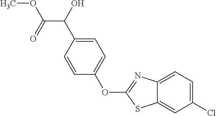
C1(Cl)=CC=C2C(=C1)SC(OC1=CC=C(C(C(OC)=O)O)C=C1)=N2
